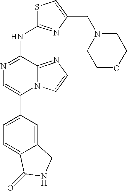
N1=C(NC2=NC(CN3CCOCC3)=CS2)C2=NC=CN2C(C2=CC=C3C(=C2)CNC3=O)=C1
